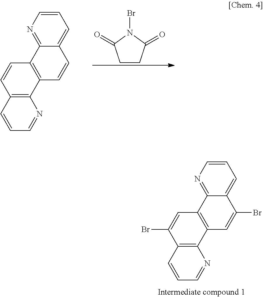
C1=CN=C2C(=C1)C=CC1=C2C=CC2=C1N=CC=C2.C1CC(=O)N(Br)C1=O.C1=CN=C2C(=C1)C(Br)=CC1=C2C=C(Br)C2=C1N=CC=C2
